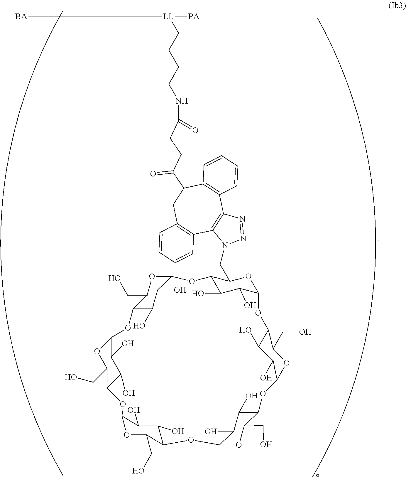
C12OC(CO)C(C(O)C1O)OC1OC(CO)C(C(O)C1O)OC1OC(CO)C(C(O)C1O)OC1OC(CN3N=NC4=C3C3=C(CC(C(=O)CCC(NCCCC[LL]([PA])[BA])=O)C5=C4C=CC=C5)C=CC=C3)C(C(O)C1O)OC1OC(CO)C(C(O)C1O)OC1OC(CO)C(C(O)C1O)O2
